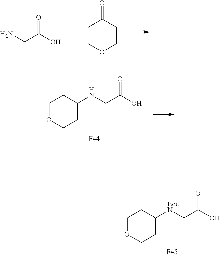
NCC(O)=O.C1COCCC1=O.C1OCCC(NCC(O)=O)C1.[F44].C1OCCC([BocN]CC(O)=O)C1.[F45]
